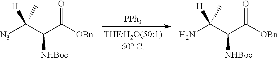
[PPh3].[N3]C(C(C([OBn])=O)[NHBoc])(C)[H].NC(C(C([OBn])=O)[NHBoc])(C)[H]
